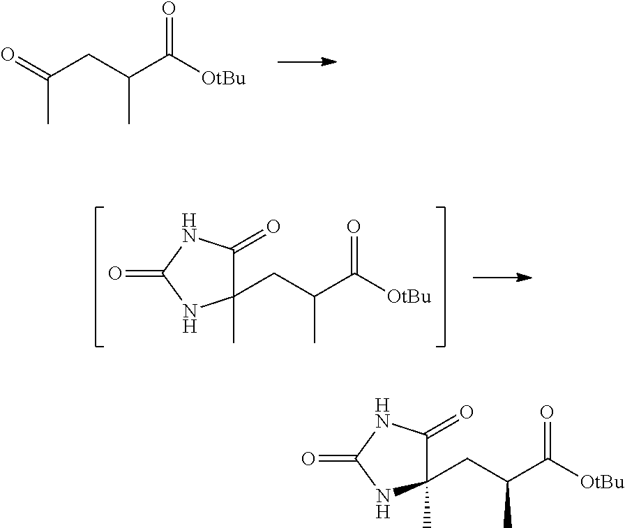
O=C(CC(C([OtBu])=O)C)C.C1(CC(C([OtBu])=O)C)(C)C(=O)NC(=O)N1.C1(CC(C([OtBu])=O)C)(C)C(=O)NC(=O)N1
